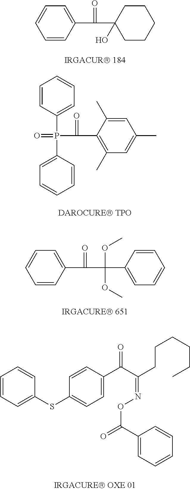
C1=CC(C(=O)C2(O)CCCCC2)=CC=C1.C1=CC(P(=O)(C2=CC=CC=C2)C(=O)C2=C(C)C=C(C)C=C2C)=CC=C1.C1=CC(C(=O)C(OC)(C2=CC=CC=C2)OC)=CC=C1.C1=CC=C(SC2=CC=C(C(C(CCCCCC)=NOC(C3=CC=CC=C3)=O)=O)C=C2)C=C1
